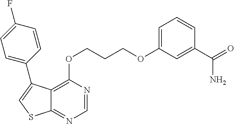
C12=C(OCCCOC3=CC=CC(C(N)=O)=C3)N=CN=C1SC=C2C1=CC=C(F)C=C1
